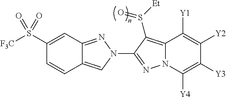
C1(S([F3C])(=O)=O)=CC2=NN(C3=NN4C(=C3S([Et])=O)C([Y1])=C([Y2])C([Y3])=C4[Y4])C=C2C=C1
